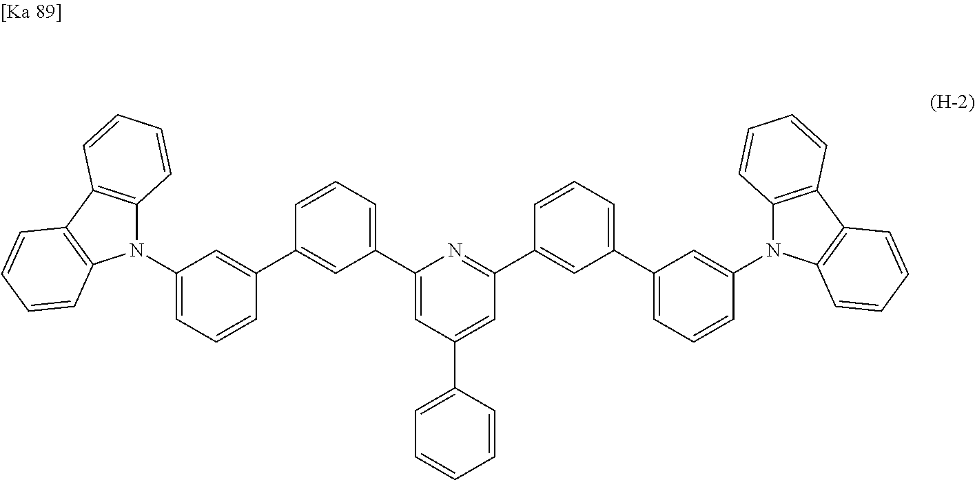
C1(N2C3=C(C4=C2C=CC=C4)C=CC=C3)=CC=CC(C2=CC(C3=CC(C4=CC=CC=C4)=CC(C4=CC(C5=CC=CC(N6C7=C(C8=C6C=CC=C8)C=CC=C7)=C5)=CC=C4)=N3)=CC=C2)=C1
